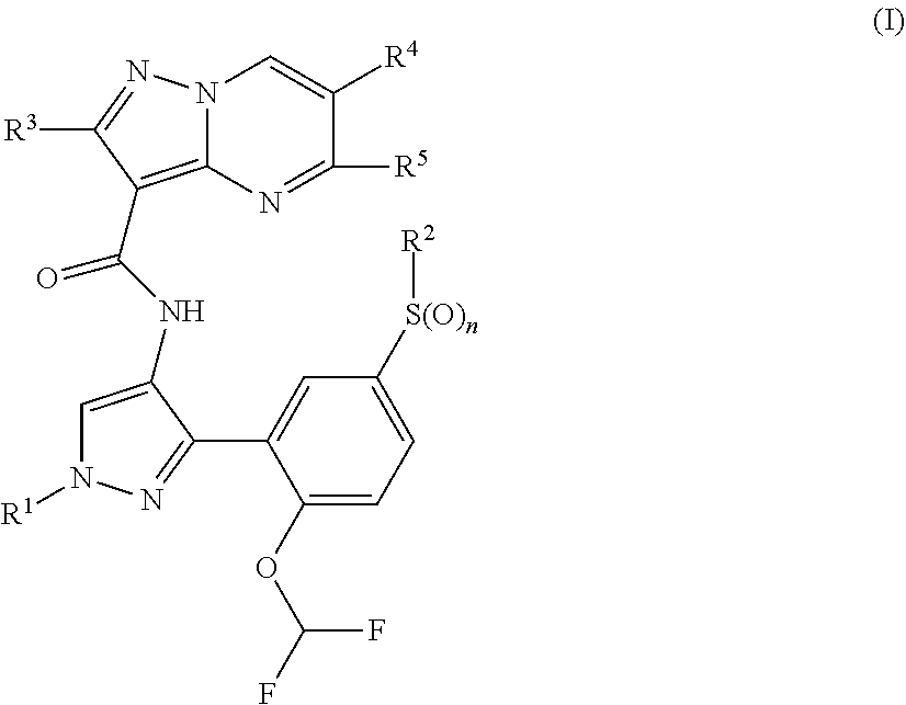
C1(OC(F)F)=CC=C([S(O)n][R2])C=C1C1=NN([R1])C=C1NC(C1=C2N(C=C([R4])C([R5])=N2)N=C1[R3])=O
